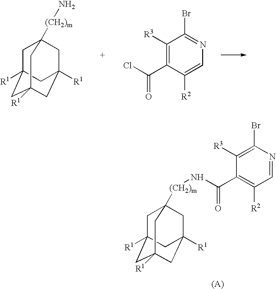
C1C2([R1])CC3([R1])CC([R1])(CC1([(CH2)m]N)C3)C2.C1([R3])=C(C(Cl)=O)C([R2])=CN=C1Br.C1C2([R1])CC3([R1])CC([R1])(CC1([(CH2)m]NC(C1=C([R2])C=NC(Br)=C1[R3])=O)C3)C2
